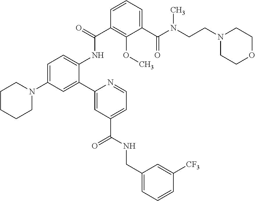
C(N(C(C1=CC=CC(C(=O)NC2=CC=C(N3CCCCC3)C=C2C2=CC(C(NCC3=CC=CC([CF3])=C3)=O)=CC=N2)=C1OC)=O)C)CN1CCOCC1
